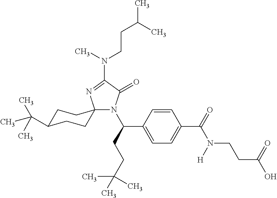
N1(C(C2=CC=C(C(=O)N(CCC(=O)O)[H])C=C2)CCC(C)(C)C)C(=O)C(N(CCC(C)C)C)=NC12CCC(C(C)(C)C)CC2
